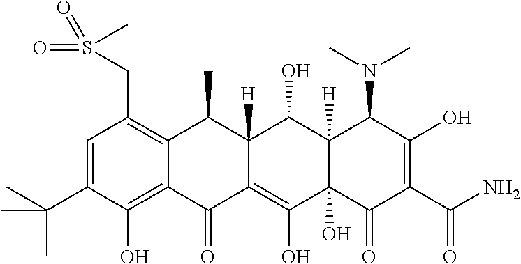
C1=C(C(C)(C)C)C(O)=C2C(=C1CS(=O)(=O)C)C(C)C1([H])C(=C(O)C3(O)C([H])(C1O)C(N(C)C)C(O)=C(C(N)=O)C3=O)C2=O
